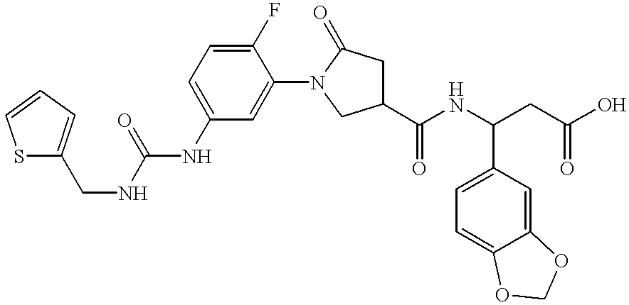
S1C(CNC(=O)NC2=CC=C(F)C(N3CC(C(NC(CC(O)=O)C4=CC=C5C(=C4)OCO5)=O)CC3=O)=C2)=CC=C1
